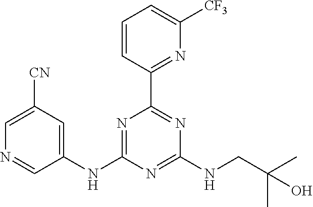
C1=CC(C2=NC(NCC(C)(C)O)=NC(NC3=CC([CN])=CN=C3)=N2)=NC([CF3])=C1
